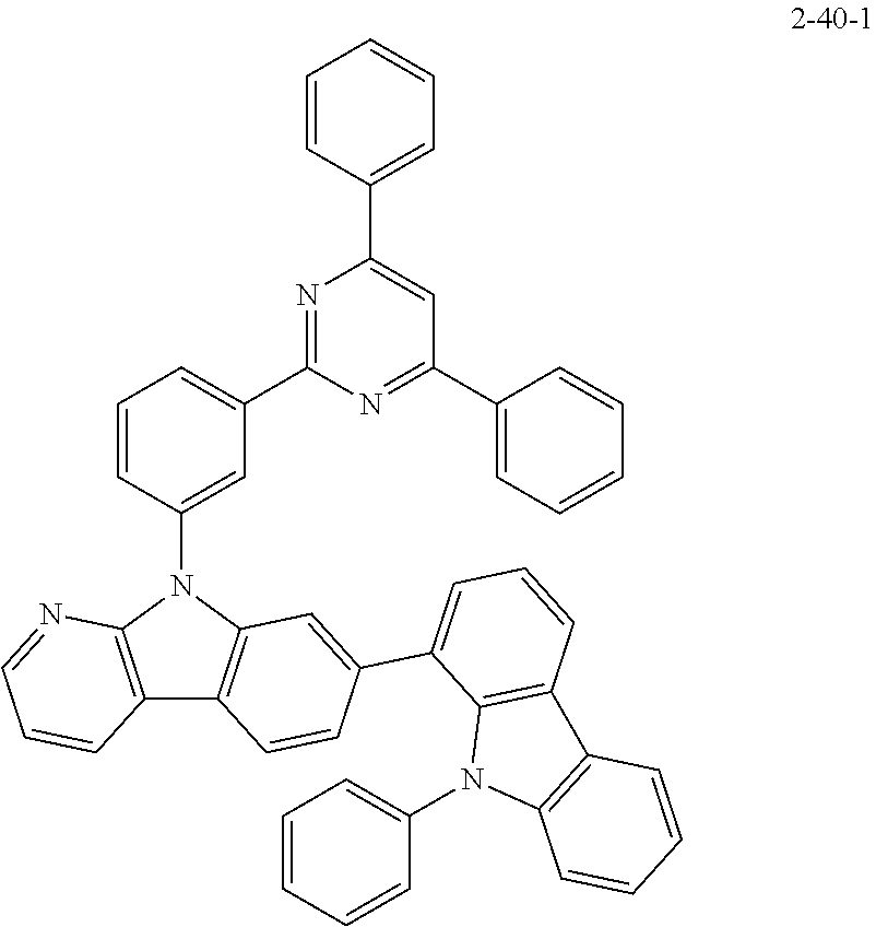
C1=CC(N2C3=C(C4=C2C=C(C2=CC=CC5=C2N(C2=CC=CC=C2)C2=C5C=CC=C2)C=C4)C=CC=N3)=CC(C2=NC(C3=CC=CC=C3)=CC(C3=CC=CC=C3)=N2)=C1
